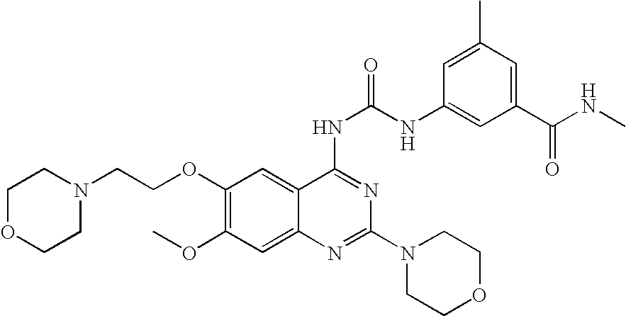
C1(OCCN2CCOCC2)=C(OC)C=C2C(=C1)C(NC(=O)NC1=CC(C(NC)=O)=CC(C)=C1)=NC(N1CCOCC1)=N2
